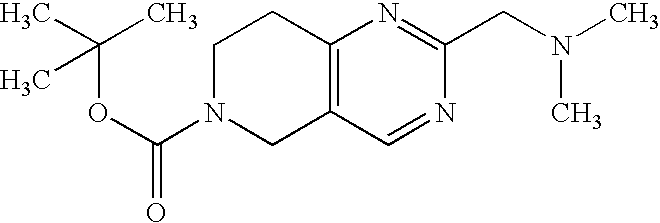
O(C(C)(C)C)C(N1CCC2=C(C1)C=NC(CN(C)C)=N2)=O
